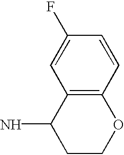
C12=C(C=CC(F)=C1)OCCC2N
